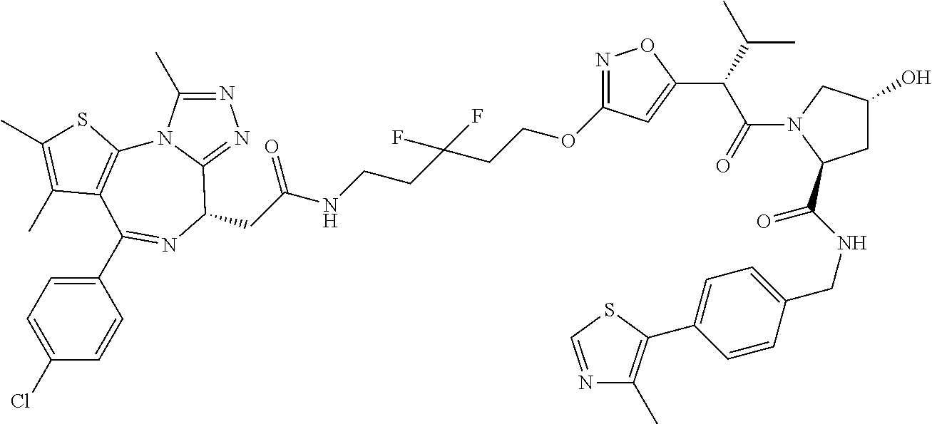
N1=C(C)N2C(=N1)C(CC(NCCC(CCOC1=NOC(C(C(N3C(C(NCC4=CC=C(C5=C(C)N=CS5)C=C4)=O)CC(O)C3)=O)C(C)C)=C1)(F)F)=O)N=C(C1=CC=C(Cl)C=C1)C1=C2SC(C)=C1C
